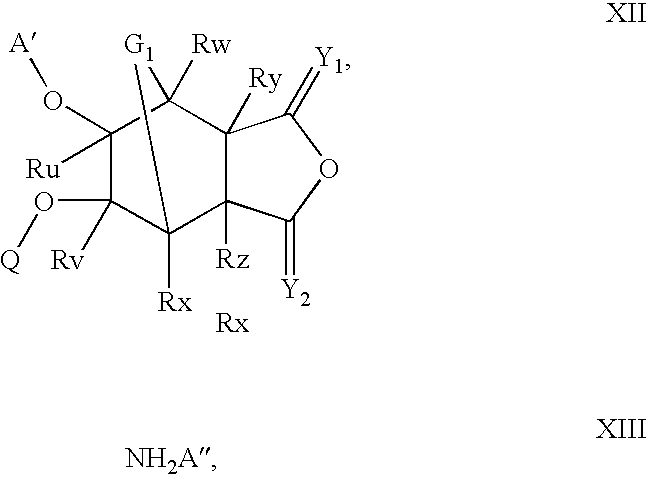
C1(O[Q])([Rv])C2([Rx])C3([Rz])C([Ry])(C([Rw])(C1(O[A])[Ru])[G1]2)C(=[Y1])OC3=[Y2].[Rx]
